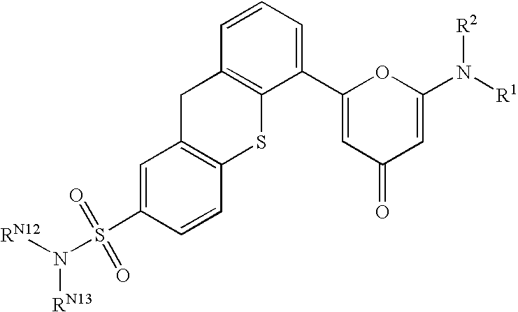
C1=C(S(=O)(=O)N([RN12])[RN13])C=CC2=C1CC1=C(S2)C(C2=CC(=O)C=C(N([R1])[R2])O2)=CC=C1
